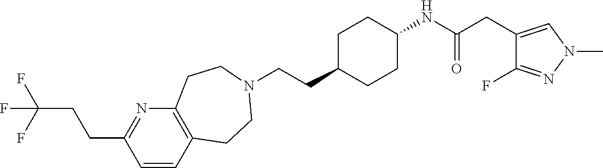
C1=CC2=C(N=C1CCC(F)(F)F)CCN(CCC1CCC(NC(CC3=CN(C)N=C3F)=O)CC1)CC2
